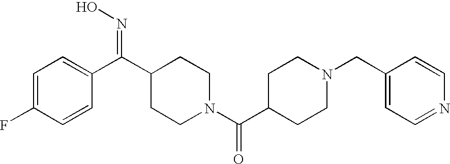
C1=C(F)C=CC(C(=NO)C2CCN(C(=O)C3CCN(CC4=CC=NC=C4)CC3)CC2)=C1
